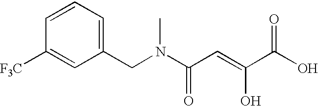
C1=CC([F3C])=CC(CN(C(C=C(C(O)=O)O)=O)C)=C1
